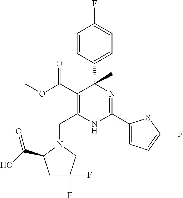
C(C1=C(C(=O)OC)C(C2=CC=C(F)C=C2)(C)N=C(C2=CC=C(F)S2)N1)N1CC(F)(F)CC1C(O)=O
